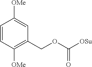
C1=CC([OMe])=CC(COC([OSu])=O)=C1[OMe]
